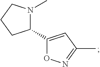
C1(C2=CC(C)=NO2)N(C)CCC1
